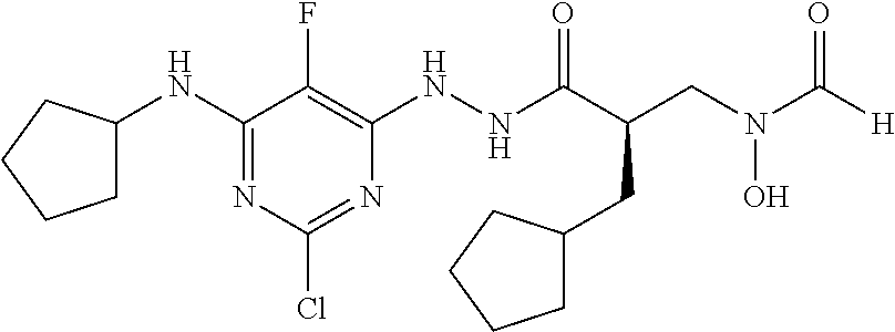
N(C1=NC(Cl)=NC(NNC(C(CN(C([H])=O)O)CC2CCCC2)=O)=C1F)C1CCCC1
